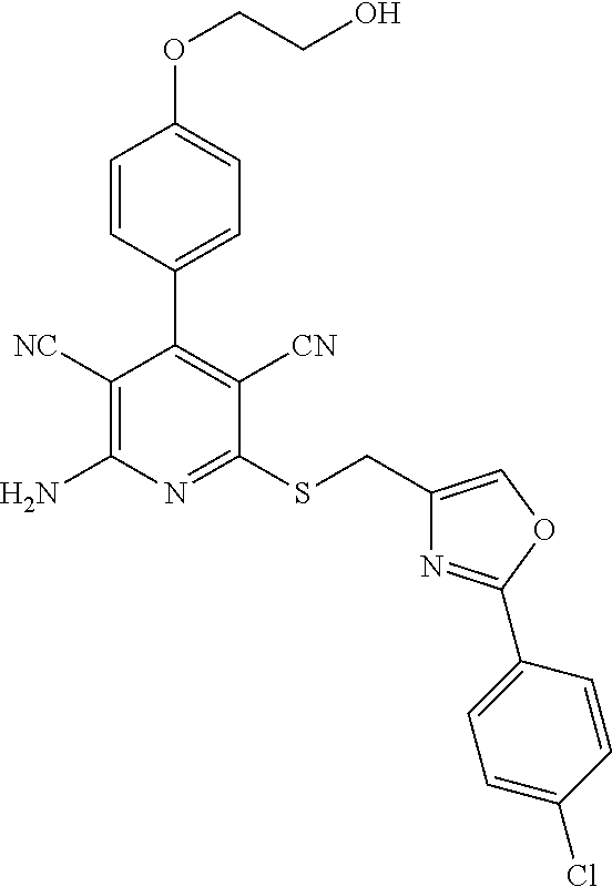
C1(CSC2=NC(N)=C([NC])C(C3=CC=C(OCCO)C=C3)=C2[CN])=COC(C2=CC=C(Cl)C=C2)=N1
